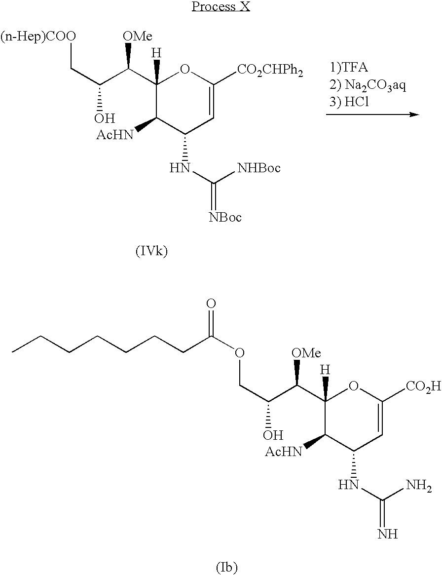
C1(C(C(C[(n-Hep)COO])O)[OMe])([H])C([AcHN])C(NC(=[NBoc])[NHBoc])C=C([CO2CHPh2])O1.C1(C(C(COC(=O)CCCCCCC)O)[OMe])([H])C([AcHN])C(NC(=N)N)C=C([CO2H])O1
